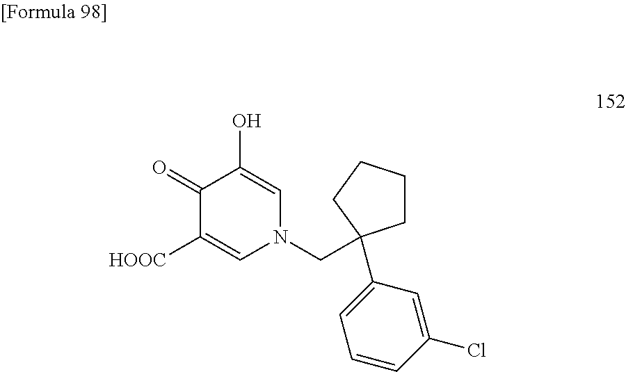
C1=C([HOOC])C(=O)C(O)=CN1CC1(C2=CC=CC(Cl)=C2)CCCC1
